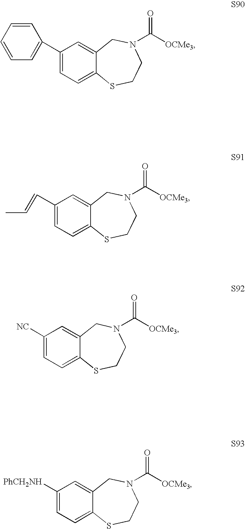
C1(C2=CC=CC=C2)=CC=C2C(=C1)CN(C([OCMe3])=O)CCS2.C1([NC])=CC=C2C(=C1)CN(C([OCMe3])=O)CCS2.C1(C=CC)=CC=C2C(=C1)CN(C([OCMe3])=O)CCS2.C1([PhCH2NH])=CC=C2C(=C1)CN(C([OCMe3])=O)CCS2
